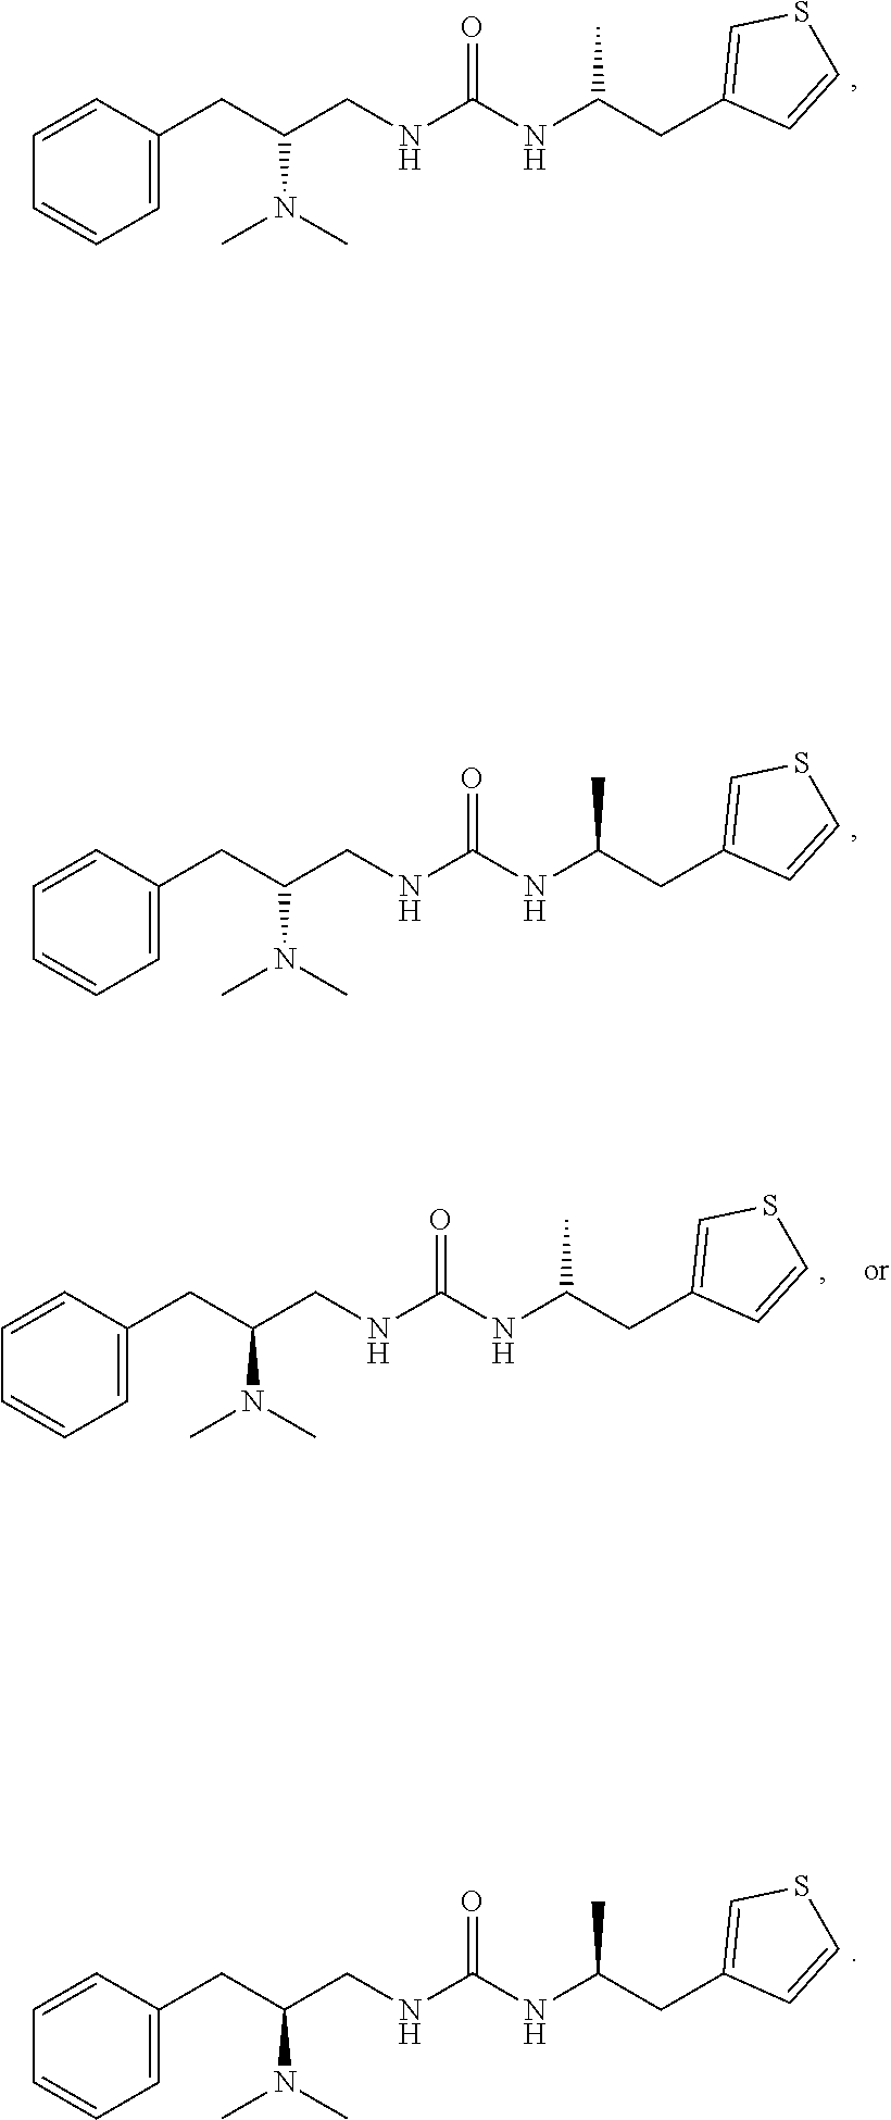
C1=CC=CC=C1CC(CNC(NC(CC1=CSC=C1)C)=O)N(C)C.C1=CC=CC=C1CC(CNC(NC(CC1=CSC=C1)C)=O)N(C)C.C1=CC=CC=C1CC(CNC(NC(CC1=CSC=C1)C)=O)N(C)C.C1=CC=CC=C1CC(CNC(NC(CC1=CSC=C1)C)=O)N(C)C
